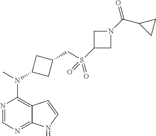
N1=CN=C2C(=C1N(C)C1CC(CS(=O)(=O)C3CN(C(C4CC4)=O)C3)C1)C=CN2
